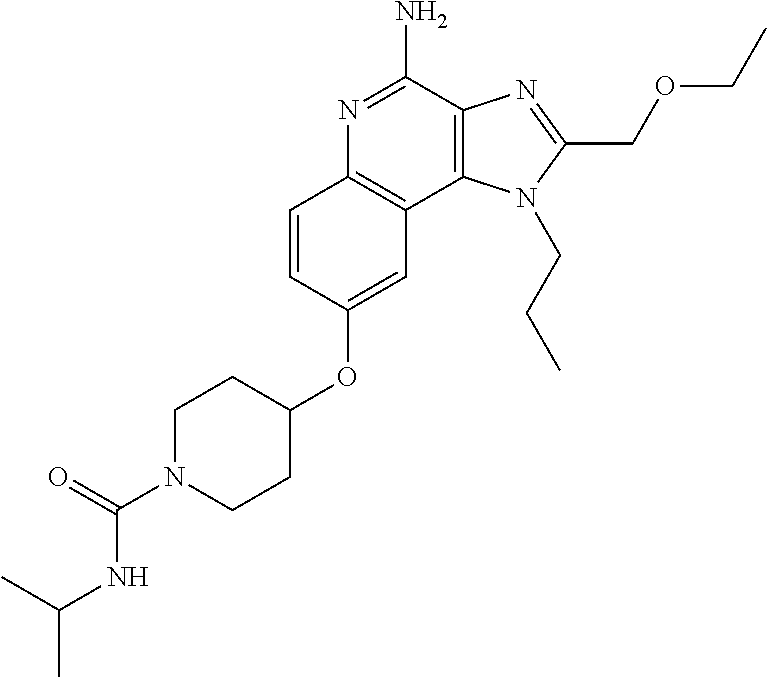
N1=C(N)C2=C(C3=C1C=CC(OC1CCN(C(=O)NC(C)C)CC1)=C3)N(CCC)C(COCC)=N2
